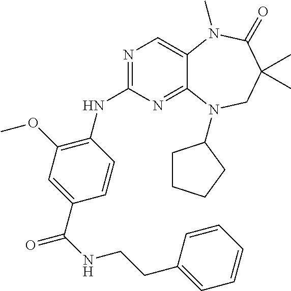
N1=C(NC2=C(OC)C=C(C(NCCC3=CC=CC=C3)=O)C=C2)N=C2C(=C1)N(C)C(=O)C(C)(C)CN2C1CCCC1
